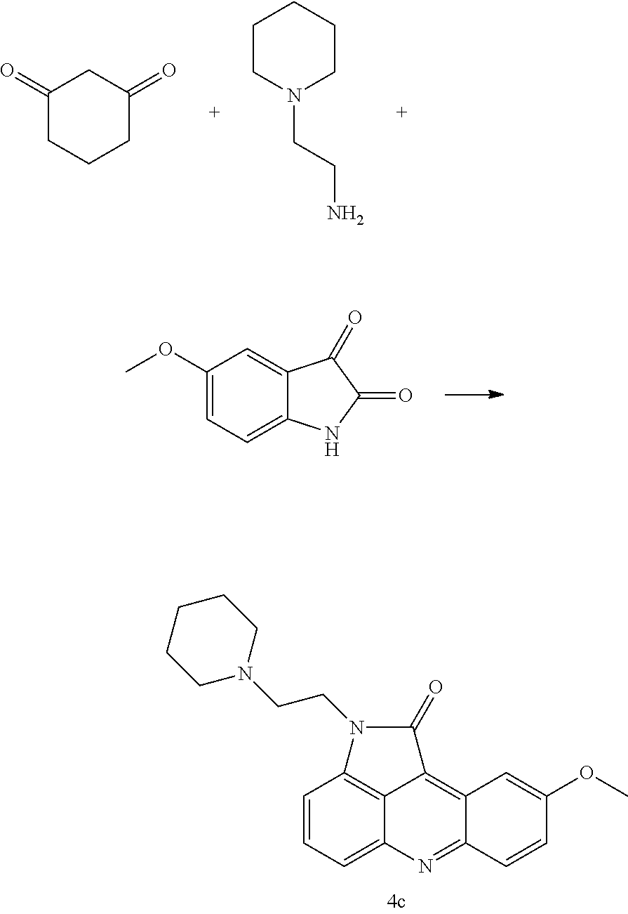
C1(OC)=CC=C2C(=C1)C(=O)C(=O)N2.C1(=O)CCCC(=O)C1.C1N(CCN)CCCC1.C1=CC=C2C3=C1N(CCN1CCCCC1)C(=O)C3=C1C(=N2)C=CC(OC)=C1
